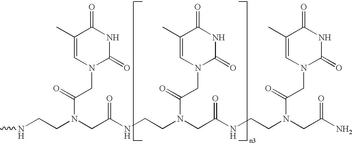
C1(C)=CN(CC(=O)N(CCNC)CC(=O)NCCN(CC(NCCN(CC(=O)N)C(CN2C(=O)NC(=O)C(C)=C2)=O)=O)C(CN2C(=O)NC(=O)C(C)=C2)=O)C(=O)NC1=O
